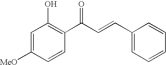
C1=C([MeO])C=CC(C(C=CC2=CC=CC=C2)=O)=C1O
